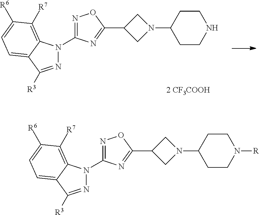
N1=C([R3])C2=CC=C([R6])C([R7])=C2N1C1=NOC(C2CN(C3CCN([R])CC3)C2)=N1.N1=C([R3])C2=CC=C([R6])C([R7])=C2N1C1=NOC(C2CN(C3CCNCC3)C2)=N1.[2 CF3COOH]
